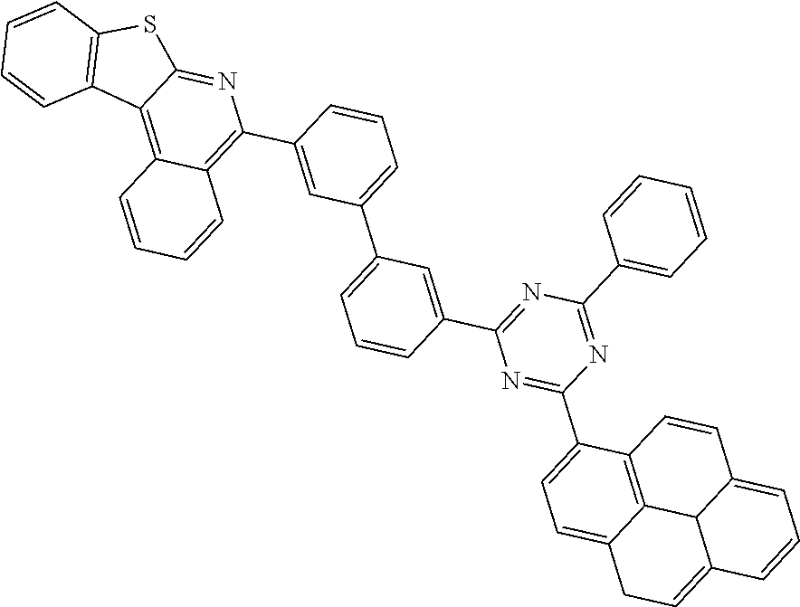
C12=C3C(=NC(C4=CC(C5=CC=CC(C6=NC(C7=CC=CC=C7)=NC(C7=CC=C8C9=C7C=CC7=CC=CC(=CC8)C97)=N6)=C5)=CC=C4)=C1C=CC=C2)SC1=C3C=CC=C1
